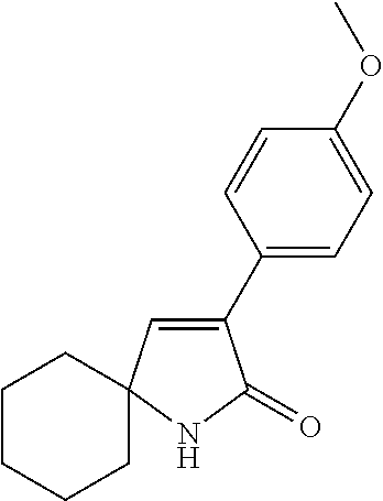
C1(C2=CC3(NC2=O)CCCCC3)=CC=C(OC)C=C1
